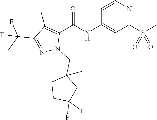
C1=CN=C(S(C)(=O)=O)C=C1NC(C1=C(C)C(C(C)(F)F)=NN1CC1(C)CCC(F)(F)C1)=O
